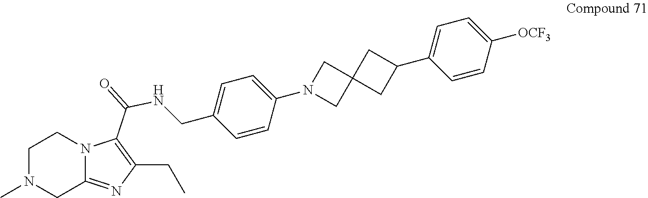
C1N(C)CC2=NC(CC)=C(C(=O)NCC3=CC=C(N4CC5(C4)CC(C4=CC=C([OCF3])C=C4)C5)C=C3)N2C1
